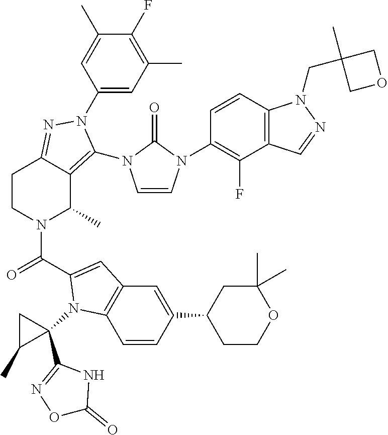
C1(F)=C(C)C=C(N2C(N3C=CN(C4=C(F)C5=C(C=C4)N(CC4(C)COC4)N=C5)C3=O)=C3C(C)N(C(=O)C4=CC5=C(C=CC(C6CCOC(C)(C)C6)=C5)N4C4(C5=NOC(=O)N5)CC4C)CCC3=N2)C=C1C
